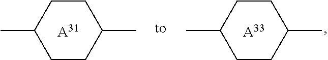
C1(C)CCC(C)CC1.[A31].C1(C)CCC(C)CC1.[A33]
